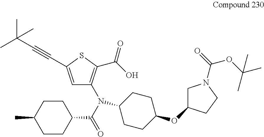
N(C1=C(C(O)=O)SC(C#CC(C)(C)C)=C1)(C(C1CCC(C)CC1)=O)C1CCC(OC2CN(C(=O)OC(C)(C)C)CC2)CC1
